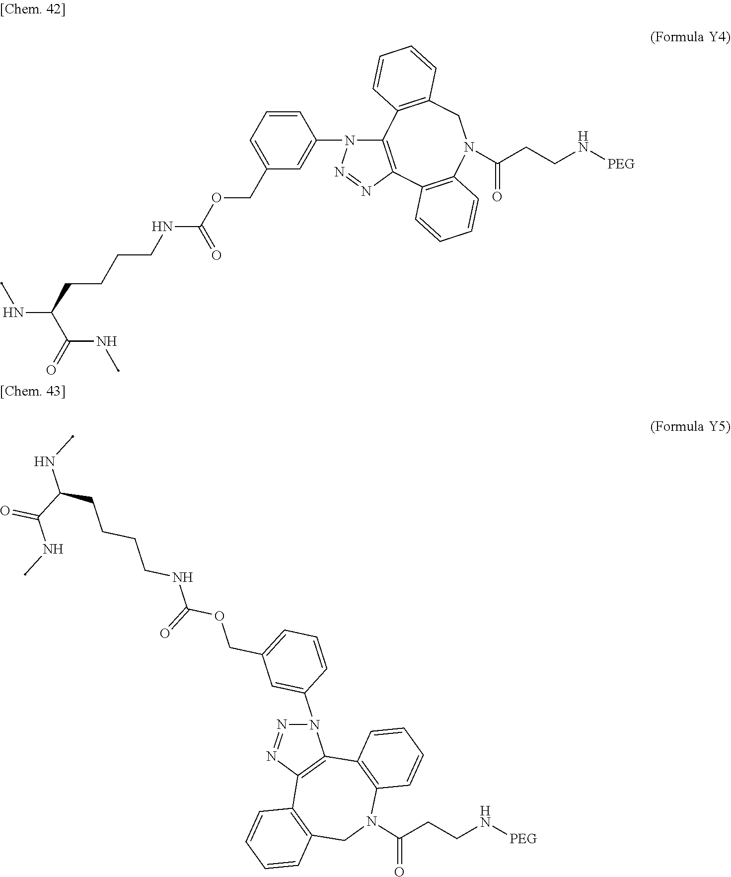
CNC(C(NC)=O)CCCCNC(=O)OCC1=CC=CC(N2C3=C(N=N2)C2=C(N(C(CCN[PEG])=O)CC4=C3C=CC=C4)C=CC=C2)=C1.CNC(C(NC)=O)CCCCNC(=O)OCC1=CC=CC(N2C3=C(N=N2)C2=C(CN(C(CCN[PEG])=O)C4=C3C=CC=C4)C=CC=C2)=C1
